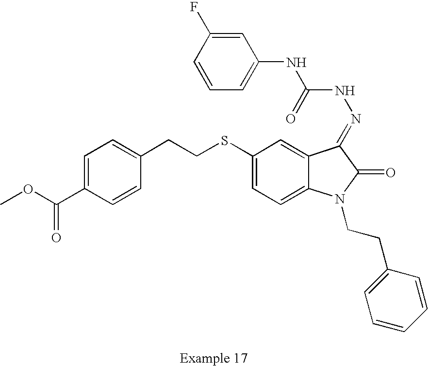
C1=C(C(OC)=O)C=CC(CCSC2=CC=C3C(=C2)C(=NNC(NC2=CC=CC(F)=C2)=O)C(=O)N3CCC2=CC=CC=C2)=C1
